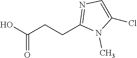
OC(CCC1=NC=C(Cl)N1C)=O
